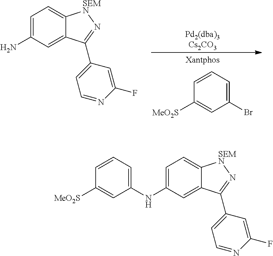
C1(Br)=CC=CC([MeO2S])=C1.C1=C(N)C=C2C(=C1)[SEMN]N=C2C1=CC=NC(F)=C1.C1=C(NC2=CC=CC([MeO2S])=C2)C=C2C(=C1)[SEMN]N=C2C1=CC=NC(F)=C1
